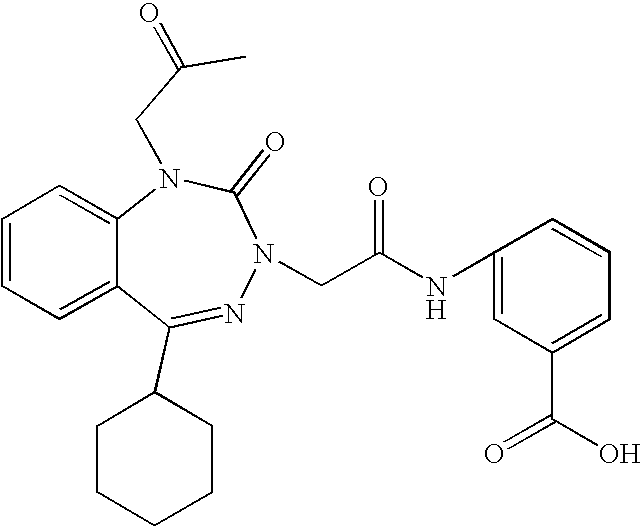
C1=CC=C2C(=C1)N(CC(C)=O)C(=O)N(CC(NC1=CC(C(O)=O)=CC=C1)=O)N=C2C1CCCCC1
